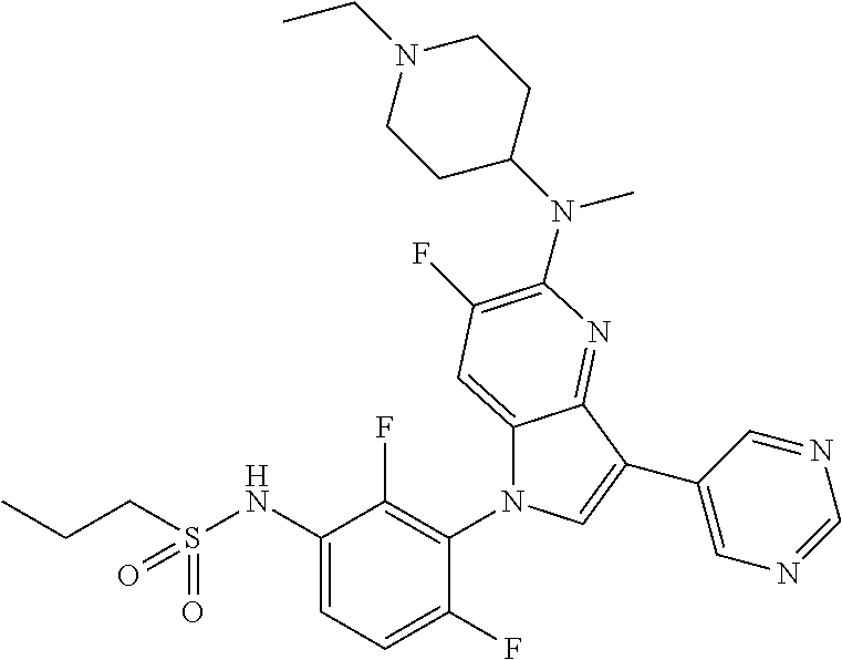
C12=CC(F)=C(N(C3CCN(CC)CC3)C)N=C1C(C1=CN=CN=C1)=CN2C1=C(F)C(NS(CCC)(=O)=O)=CC=C1F
